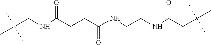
C(CNC(CCC(NCCNC(CC(C)(C)C)=O)=O)=O)(C)(C)C
